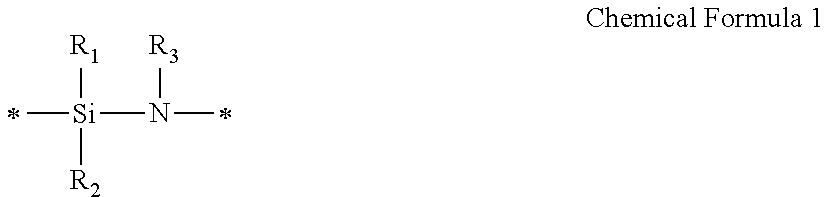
[R1][Si]([R2])(N([R3])C)C
